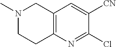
C12=C(N=C(Cl)C([CN])=C1)CCN(C)C2
